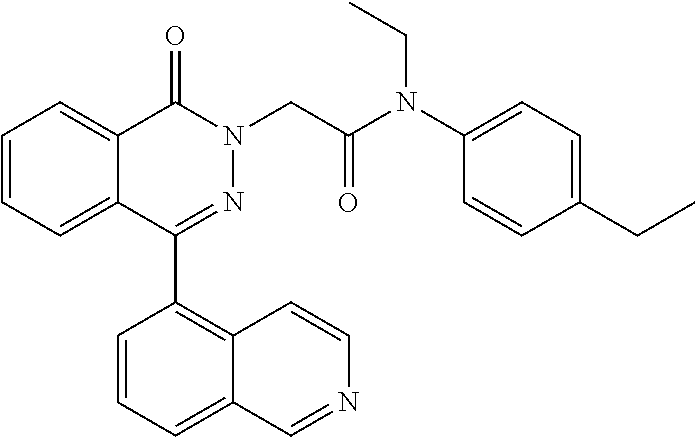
C1=CC=C2C(=C1)C(=O)N(CC(=O)N(C1=CC=C(CC)C=C1)CC)N=C2C1=C2C(=CC=C1)C=NC=C2
